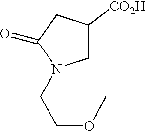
C1C([CO2H])CC(=O)N1CCOC
